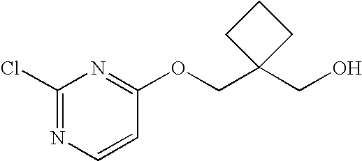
C1(Cl)=NC=CC(OCC2(CO)CCC2)=N1
